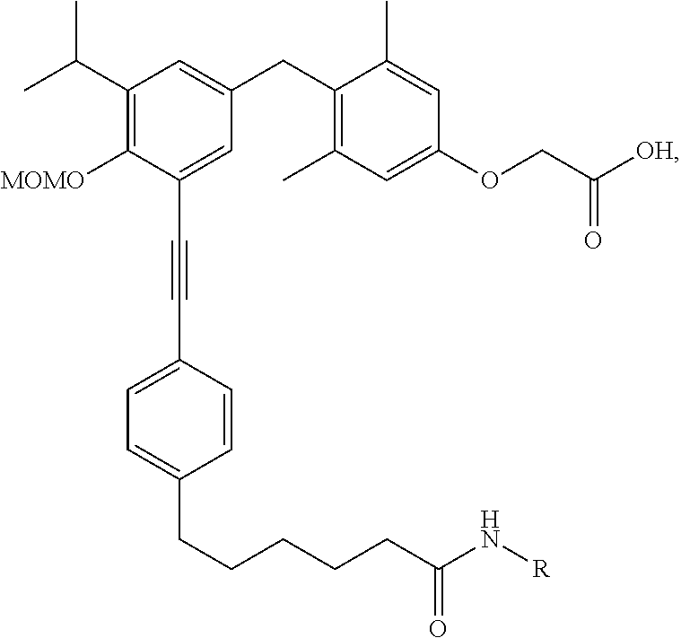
C1(C(C)C)=C([MOMO])C(C#CC2=CC=C(CCCCCC(N[R])=O)C=C2)=CC(CC2=C(C)C=C(OCC([OH])=O)C=C2C)=C1
